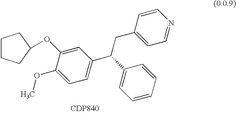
C1(OC)=CC=C(C(CC2=CC=NC=C2)C2=CC=CC=C2)C=C1OC1CCCC1.[CDP840]
